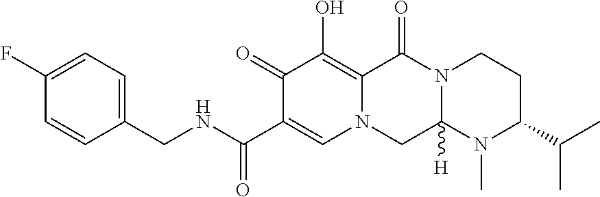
C1(CNC(C2=CN3C(=C(O)C2=O)C(=O)N2C([H])(C3)N(C)C(C(C)C)CC2)=O)=CC=C(F)C=C1
